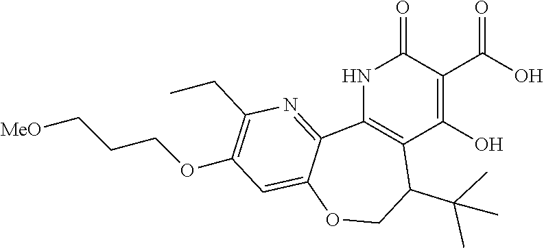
N1C2=C(C(O)=C(C(O)=O)C1=O)C(C(C)(C)C)COC1=CC(OCCC[MeO])=C(CC)N=C21
